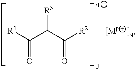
C([R3])(C([R1])=O)C([R2])=O
